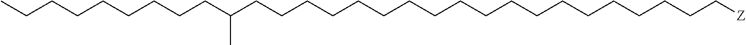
C(CCCCCCCCCCCCCCCCCCC[Z])(CCCCCCCCC)C
